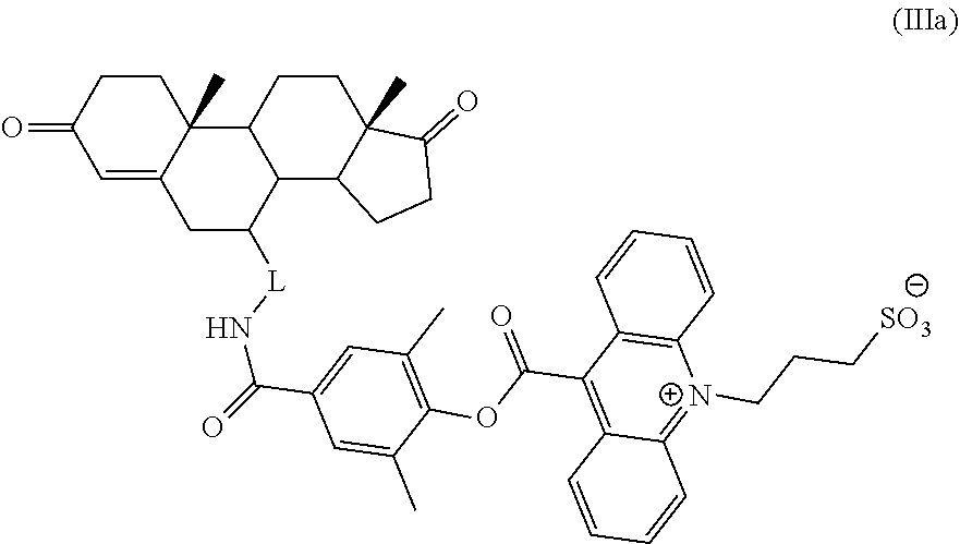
C12=CC(=O)CCC1(C)C1CCC3(C)C(=O)CCC3C1C([L]NC(C1=CC(C)=C(OC(C3=C4C(=[N+](CCC[SO3])C5=C3C=CC=C5)C=CC=C4)=O)C(C)=C1)=O)C2
